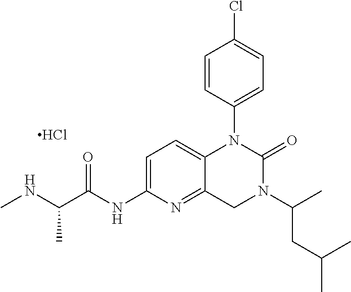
C1=CC(N2C3=CC=C(NC(C(NC)C)=O)N=C3CN(C(C)CC(C)C)C2=O)=CC=C1Cl.Cl
